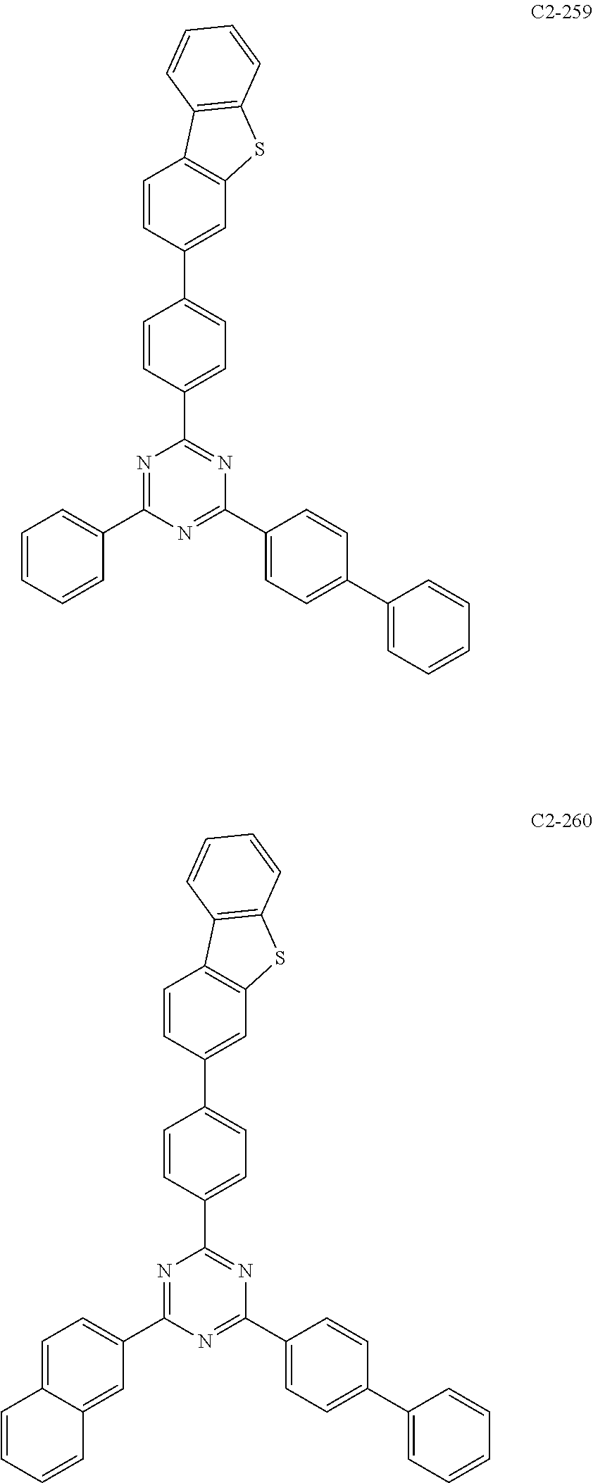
C1=CC(C2=CC=C(C3=NC(C4=CC=C(C5=CC=CC=C5)C=C4)=NC(C4=CC=CC=C4)=N3)C=C2)=CC2=C1C1=C(S2)C=CC=C1.C1=CC(C2=CC=C(C3=NC(C4=CC=C(C5=CC=CC=C5)C=C4)=NC(C4=CC=C5C(=C4)C=CC=C5)=N3)C=C2)=CC2=C1C1=C(S2)C=CC=C1
